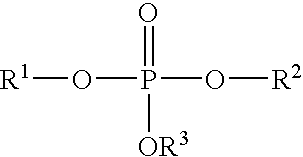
[R1]OP(O[R2])(=O)[OR3]
